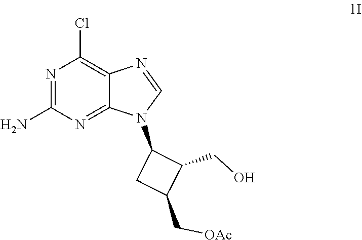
N1=C(N)N=C2C(=C1Cl)N=CN2C1CC(C[OAc])C1CO
